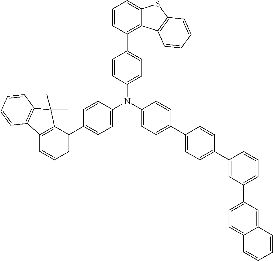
C1=CC(N(C2=CC=C(C3=CC=C(C4=CC(C5=CC=C6C(=C5)C=CC=C6)=CC=C4)C=C3)C=C2)C2=CC=C(C3=C4C(=CC=C3)SC3=C4C=CC=C3)C=C2)=CC=C1C1=CC=CC2=C1C(C)(C)C1=C2C=CC=C1
